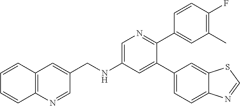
C(NC1=CN=C(C2=CC(C)=C(F)C=C2)C(C2=CC=C3C(=C2)SC=N3)=C1)C1=CC2=C(N=C1)C=CC=C2
